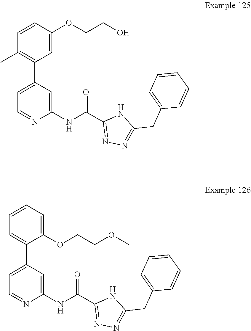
C1=CC(OCCO)=CC(C2=CC=NC(NC(C3=NN=C(CC4=CC=CC=C4)N3)=O)=C2)=C1C.C1=CC=C(OCCOC)C(C2=CC=NC(NC(C3=NN=C(CC4=CC=CC=C4)N3)=O)=C2)=C1
